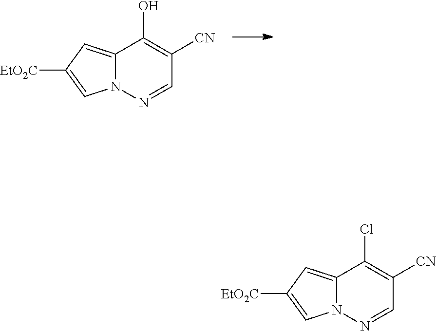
N12C(=CC([EtO2C])=C1)C(O)=C([CN])C=N2.N12C(=CC([EtO2C])=C1)C(Cl)=C([CN])C=N2
